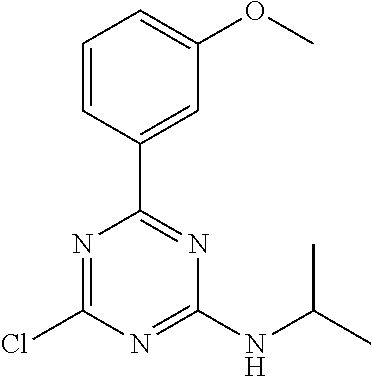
C1(Cl)=NC(C2=CC(OC)=CC=C2)=NC(NC(C)C)=N1
